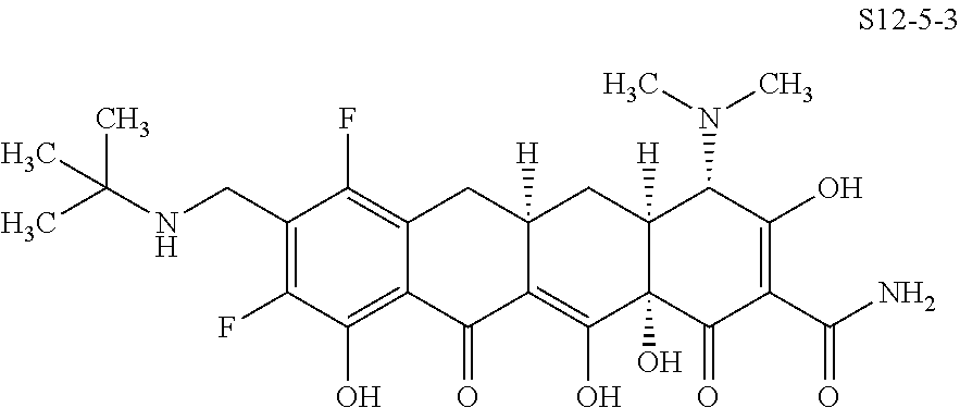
C1(CNC(C)(C)C)=C(F)C(O)=C2C(=C1F)CC1([H])C(=C(O)C3(O)C([H])(C1)C(N(C)C)C(O)=C(C(N)=O)C3=O)C2=O
